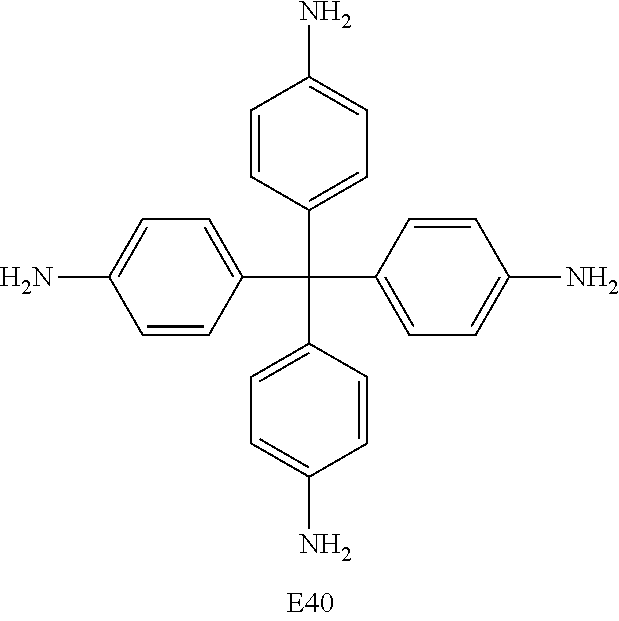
C1=CC(C(C2=CC=C(N)C=C2)(C2=CC=C(N)C=C2)C2=CC=C(N)C=C2)=CC=C1N
